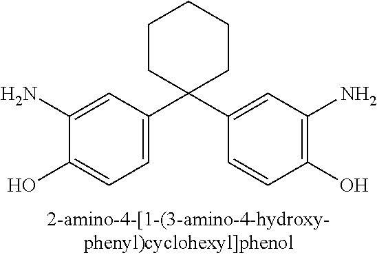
C1(N)=CC(C2(C3=CC(N)=C(O)C=C3)CCCCC2)=CC=C1O
